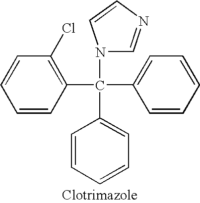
C1=CC(C(C2=CC=CC=C2)(C2=CC=CC=C2)N2C=NC=C2)=C(Cl)C=C1
